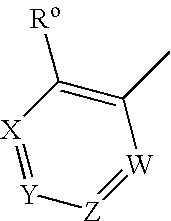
CC1=C([Ro])[X]=[Y][Z]=[W]1
